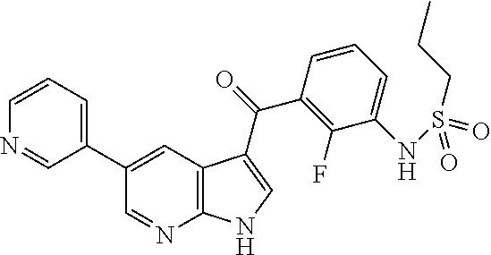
C1=CC=C(C2=CC3=C(N=C2)NC=C3C(C2=C(F)C(NS(=O)(CCC)=O)=CC=C2)=O)C=N1
